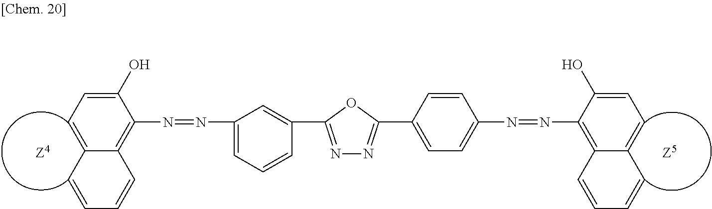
C1(O)=CC=C2C(=C1N=NC1=CC=CC(C3=NN=C(C4=CC=C(N=NC5=C6C(=CC=C5O)C=CC=C6)C=C4)O3)=C1)C=CC=C2
